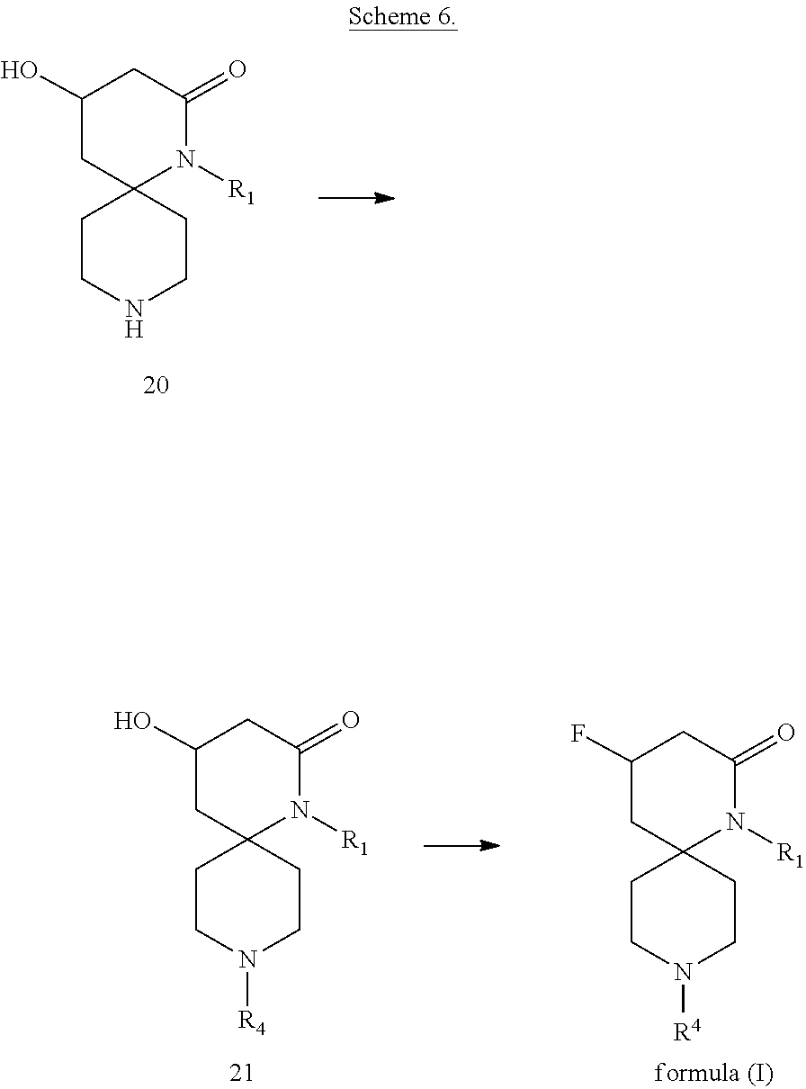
N1([R4])CCC2(CC1)CC(O)CC(=O)N2[R1].C1CN([R4])CCC12CC(F)CC(=O)N2[R1].C1CNCCC12CC(O)CC(=O)N2[R1]
